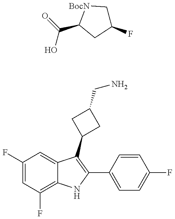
OC(C1CC(F)C[BocN]1)=O.C1(F)=CC(F)=C2C(=C1)C(C1CC(CN)C1)=C(C1=CC=C(F)C=C1)N2
